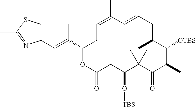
C1=C(C)C=CCC(C)C([OTBS])C(C)C(=O)C(C)(C)C(O[TBS])CC(=O)OC(C(=CC2=CSC(C)=N2)C)C1
